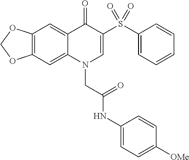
C12=C(C=C3C(=C1)C(=O)C(S(C1=CC=CC=C1)(=O)=O)=CN3CC(NC1=CC=C([OMe])C=C1)=O)OCO2
